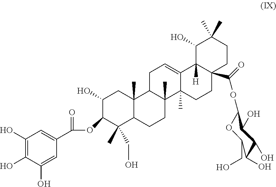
C12=CCC3C(C)(C1(C)CCC1(C(=O)OC4OC(CO)C(O)C(O)C4O)C2([H])C(O)C(C)(C)CC1)CCC1C3(C)CC(O)C(OC(=O)C2=CC(O)=C(O)C(O)=C2)C1(CO)C
